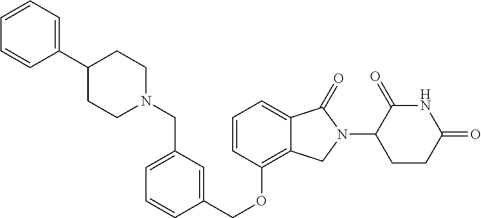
C(OC1=C2C(=CC=C1)C(=O)N(C1C(=O)NC(=O)CC1)C2)C1=CC(CN2CCC(C3=CC=CC=C3)CC2)=CC=C1
